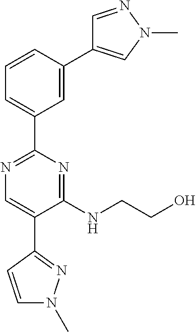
C1=C(C2=CN(C)N=C2)C=CC=C1C1=NC=C(C2=NN(C)C=C2)C(NCCO)=N1
